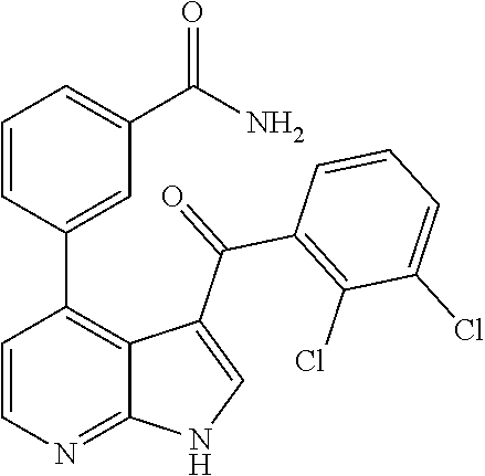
C1=CN=C2C(=C1C1=CC(C(N)=O)=CC=C1)C(C(=O)C1=C(Cl)C(Cl)=CC=C1)=CN2
